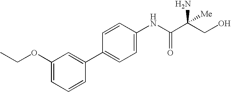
C1(OCC)=CC=CC(C2=CC=C(NC(C(CO)(N)[Me])=O)C=C2)=C1
